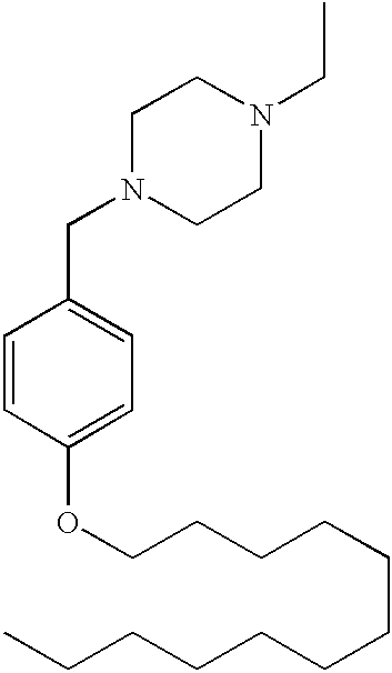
N1(CC2=CC=C(OCCCCCCCCCCCC)C=C2)CCN(CC)CC1
